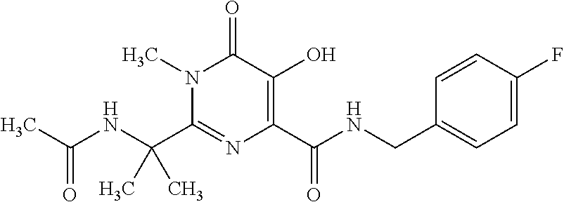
C(C1=NC(C(NCC2=CC=C(F)C=C2)=O)=C(O)C(=O)N1C)(NC(C)=O)(C)C
